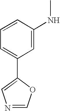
C1=C(NC)C=CC=C1C1=CN=CO1
